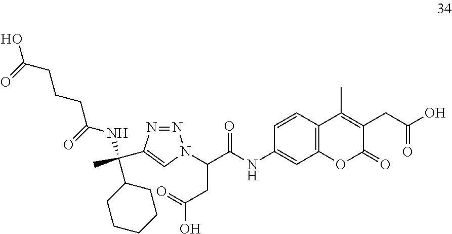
C1=CC2=C(C=C1NC(=O)C(CC(=O)O)N1N=NC(C(NC(=O)CCCC(O)=O)(C)C3CCCCC3)=C1)OC(=O)C(CC(=O)O)=C2C
